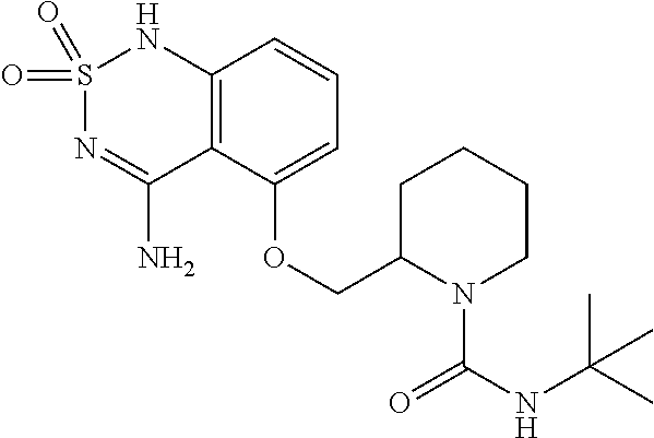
C12=C(C(OCC3N(C(NC(C)(C)C)=O)CCCC3)=CC=C1)C(N)=NS(=O)(=O)N2
